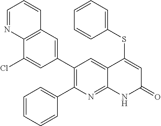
C12=C(C=C(C3=C(C4=CC=CC=C4)N=C4C(=C3)C(SC3=CC=CC=C3)=CC(=O)N4)C=C1Cl)C=CC=N2
